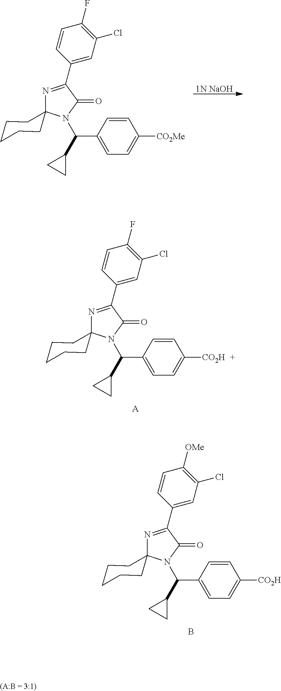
N1=C(C2=CC(Cl)=C(F)C=C2)C(=O)N(C(C2CC2)C2=CC=C([CO2H])C=C2)C12CCCCC2.[A].N1=C(C2=CC(Cl)=C([OMe])C=C2)C(=O)N(C(C2CC2)C2=CC=C([CO2H])C=C2)C12CCCCC2.B.[1N NaOH].N1=C(C2=CC(Cl)=C(F)C=C2)C(=O)N(C(C2CC2)C2=CC=C([CO2Me])C=C2)C12CCCCC2
